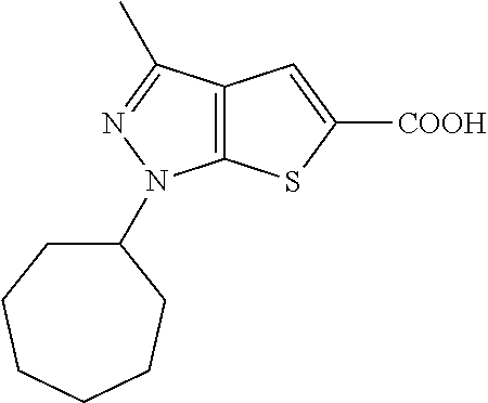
C12=C(C(C)=NN1C1CCCCCC1)C=C([COOH])S2
